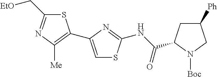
S1C(C[OEt])=NC([Me])=C1C1=CSC(NC(=O)C2CC([Ph])CN2[Boc])=N1
